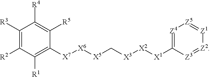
C1([R3])=C([R2])C([R1])=C([X7][X6][X5]C[X3][X2][X1]C2=[Z4][Z5]=[Z1][Z2]=[Z3]2)C([R5])=C1[R4]
